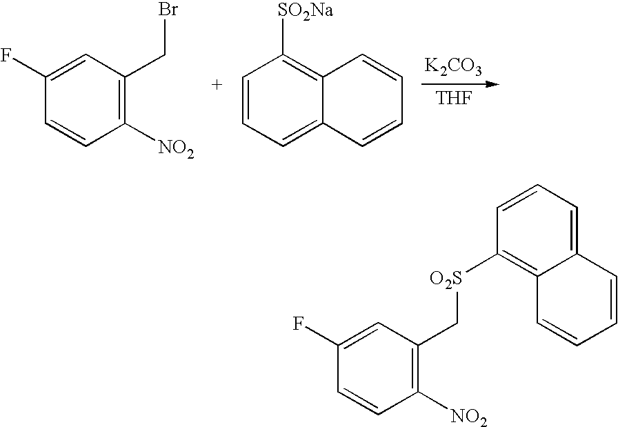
C1([NO2])=C(C[O2S]C2=C3C(=CC=C2)C=CC=C3)C=C(F)C=C1.C1([NO2])=C(CBr)C=C(F)C=C1.C1([SO2Na])=C2C(=CC=C1)C=CC=C2.[K2CO3].[THF]
